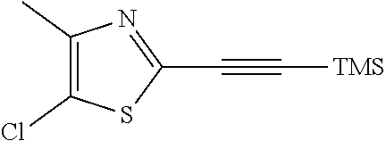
C1(C)=C(Cl)SC(C#C[TMS])=N1
